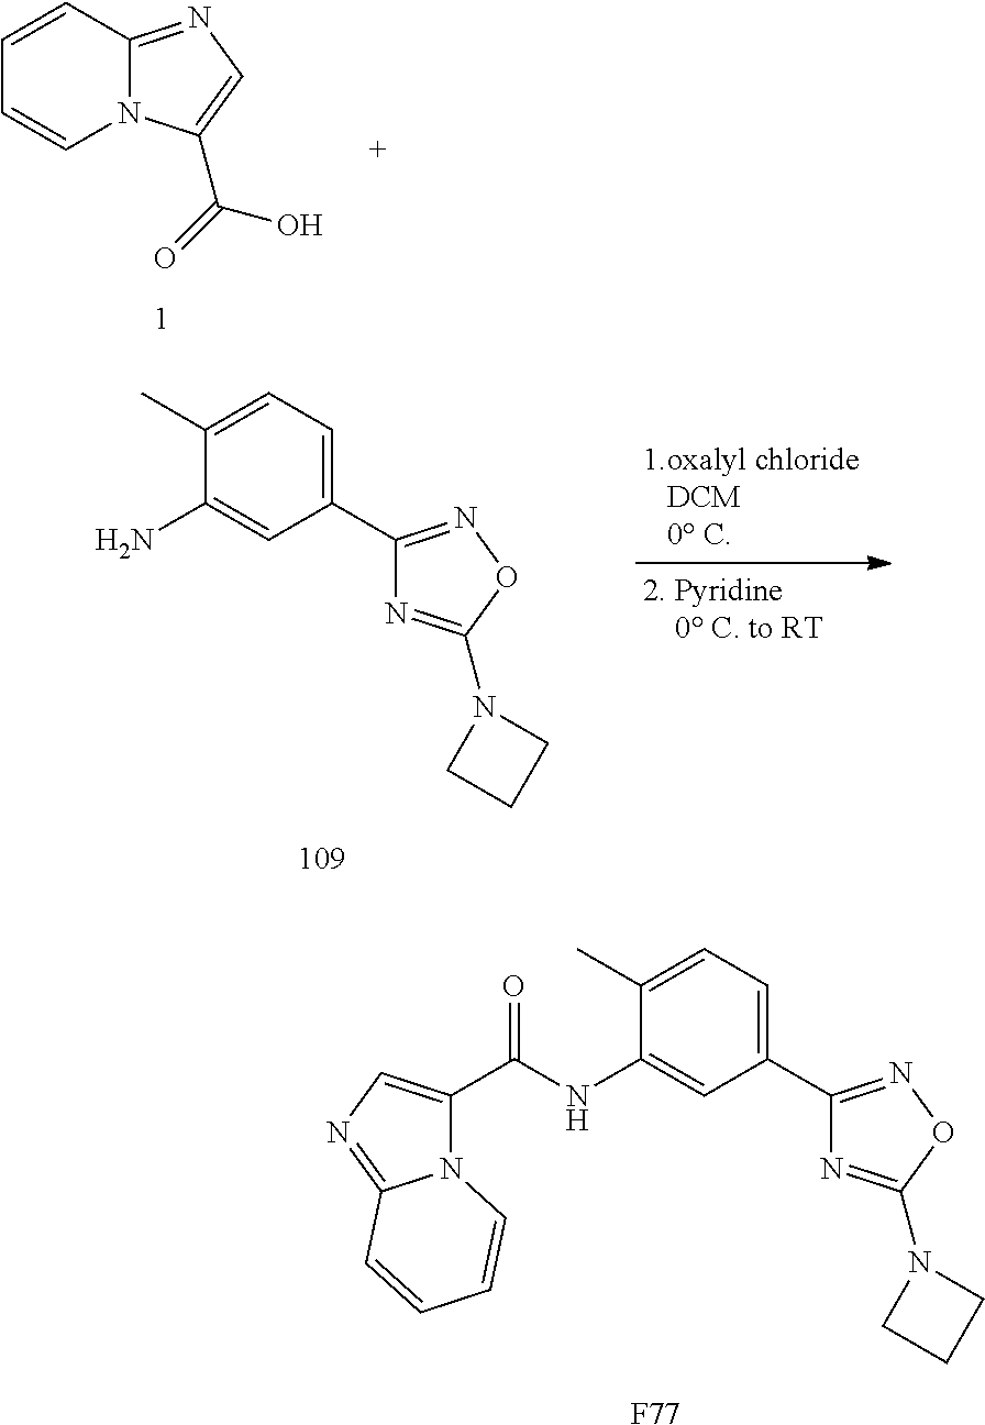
C1=CC2=NC=C(C(=O)O)N2C=C1.C1(C2=NOC(N3CCC3)=N2)=CC=C(C)C(N)=C1.C1(C2=NOC(N3CCC3)=N2)=CC=C(C)C(NC(=O)C2=CN=C3N2C=CC=C3)=C1.[F77]
